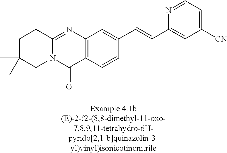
N12C(=NC3=C(C1=O)C=CC(C=CC1=CC([CN])=CC=N1)=C3)CCC(C)(C)C2
